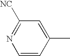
C1=CC(C)=CC([NC])=N1
